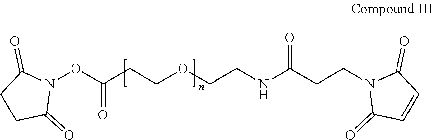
O=C(CCOCCNC(CCN1C(=O)C=CC1=O)=O)ON1C(=O)CCC1=O
